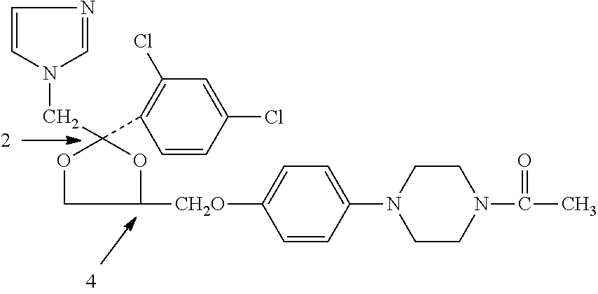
C1=CC(N2CCN(C(C)=O)CC2)=CC=C1[CH2O]C1OC(C2=C(Cl)C=C(Cl)C=C2)(CN2C=NC=C2)OC1
